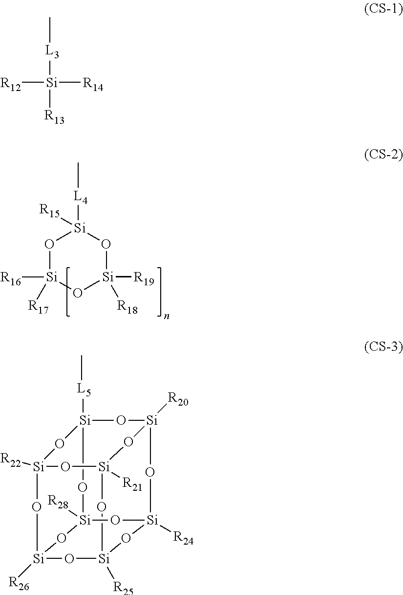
O1[Si]([R16])([R17])O[Si]([R19])([R18])O[Si]1([L4]C)[R15].[R12][Si]([R14])([L3]C)[R13].[Si]12([L5]C)O[Si]3([R20])O[Si]4([R24])O[Si]([R28])(O1)O[Si]1([R26])O[Si]([R22])(O2)O[Si]([R21])(O3)O[Si]([R25])(O1)O4
